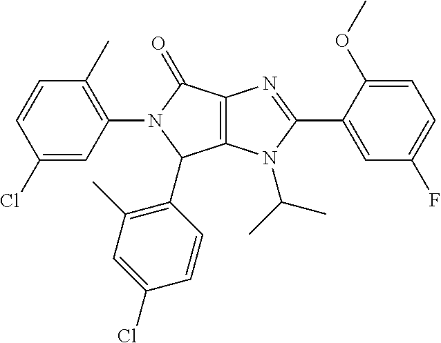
C12=C(N(C(C)C)C(C3=CC(F)=CC=C3OC)=N1)C(C1=C(C)C=C(Cl)C=C1)N(C1=C(C)C=CC(Cl)=C1)C2=O
